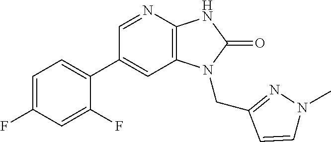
C1(C2=CC=C(F)C=C2F)=CC2=C(N=C1)NC(=O)N2CC1=NN(C)C=C1
